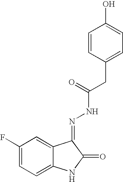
C1(F)=CC=C2C(=C1)C(=NNC(CC1=CC=C(O)C=C1)=O)C(=O)N2
